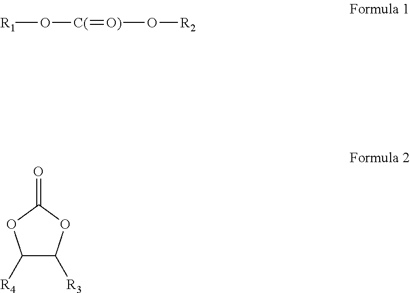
[R1]O[C(]=[O)]O[R2].C1([R4])C([R3])OC(=O)O1
